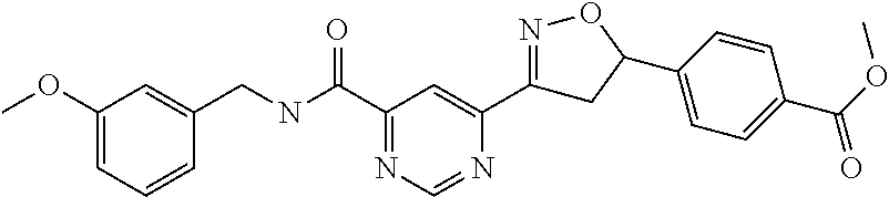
C1(OC)=CC=CC(CNC(C2=NC=NC(C3=NOC(C4=CC=C(C(OC)=O)C=C4)C3)=C2)=O)=C1
